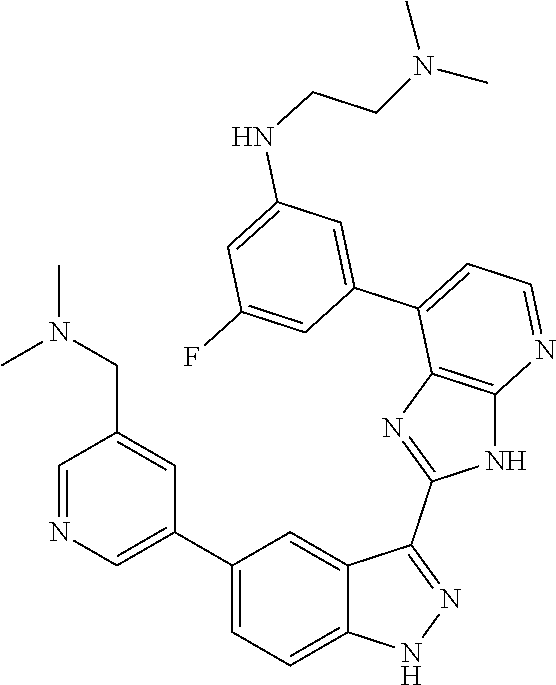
C1=NC=C(C2=CC=C3C(=C2)C(C2=NC4=C(N2)N=CC=C4C2=CC(NCCN(C)C)=CC(F)=C2)=NN3)C=C1CN(C)C
